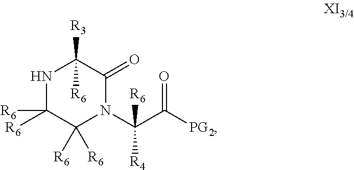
N1C([R6])([R6])C([R6])([R6])N(C(C([PG2])=O)([R4])[R6])C(=O)C1([R6])[R3]
